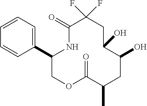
C1=CC=C(C2COC(=O)C(C)CC(O)C(O)CC(F)(F)C(=O)N2)C=C1
